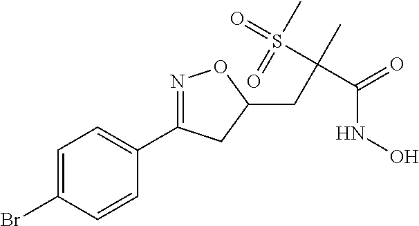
C1=C(Br)C=CC(C2=NOC(CC(C)(S(=O)(C)=O)C(=O)NO)C2)=C1
